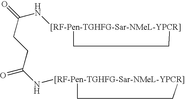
C(CCC(N[[RF-Pen-TGHFG-Sar-NMeL-YPCR]]1CC1)=O)(=O)N[[RF-Pen-TGHFG-Sar-NMeL-YPCR]]1CC1
